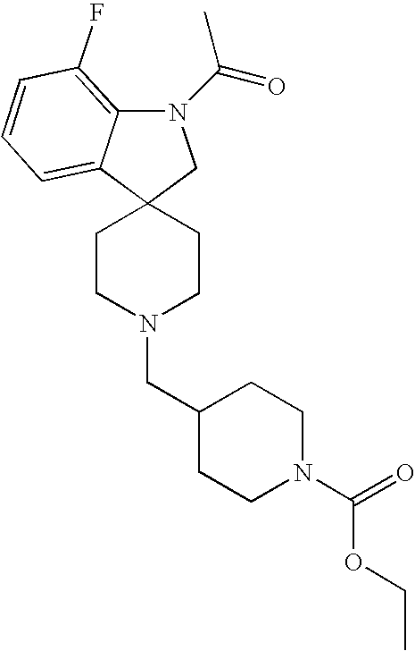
C1CN(CC2CCN(C(OCC)=O)CC2)CCC12C1=CC=CC(F)=C1N(C(=O)C)C2
